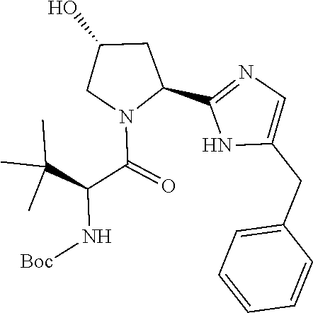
N1C(CC2=CC=CC=C2)=CN=C1C1CC(O)CN1C(C(C(C)(C)C)N[Boc])=O
